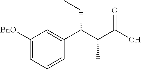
C1([BnO])=CC=CC(C(C(C(O)=O)C)CC)=C1
